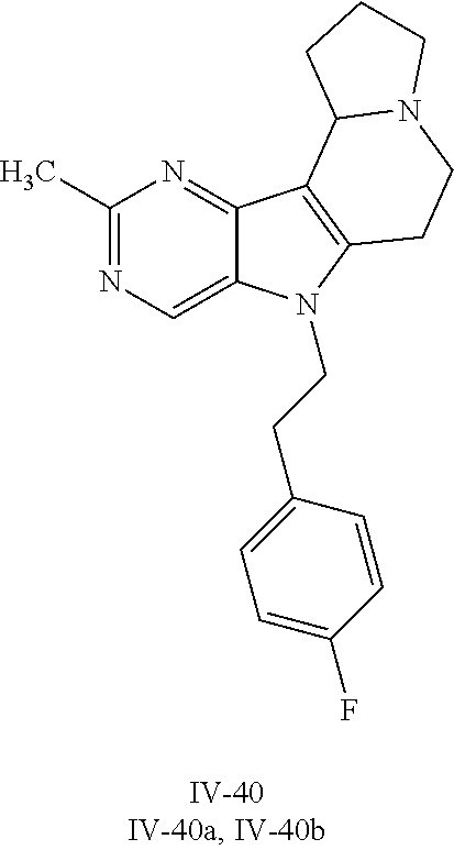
C1(C)=NC=C2C(=N1)C1=C(N2CCC2=CC=C(F)C=C2)CCN2C1CCC2
